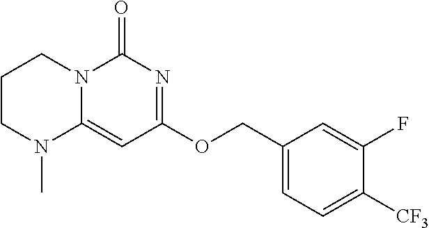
C1CN(C)C2=CC(OCC3=CC=C([CF3])C(F)=C3)=NC(=O)N2C1
